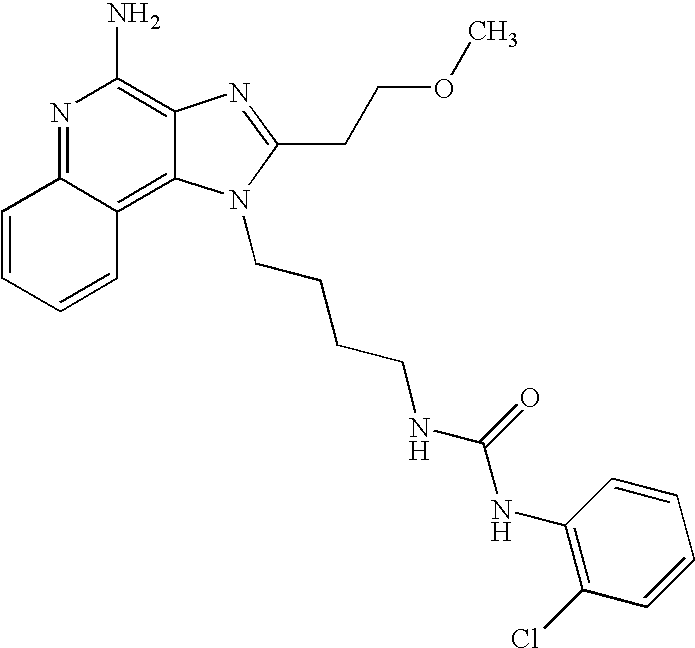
N1=C2C(=C3C(=C1N)N=C(CCOC)N3CCCCNC(NC1=C(Cl)C=CC=C1)=O)C=CC=C2
